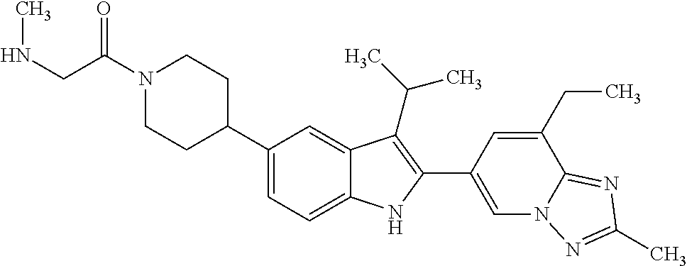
C(N1CCC(C2=CC=C3C(=C2)C(C(C)C)=C(C2=CN4C(=NC(C)=N4)C(CC)=C2)N3)CC1)(=O)CNC
